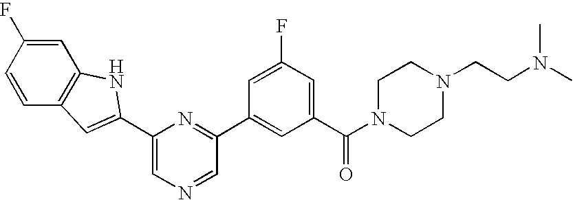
C1=C(C2=CC3=C(C=C(F)C=C3)N2)N=C(C2=CC(C(N3CCN(CCN(C)C)CC3)=O)=CC(F)=C2)C=N1
